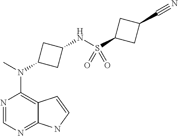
N1=CN=C2C(=C1N(C)C1CC(NS(C3CC(C#N)C3)(=O)=O)C1)C=CN2
